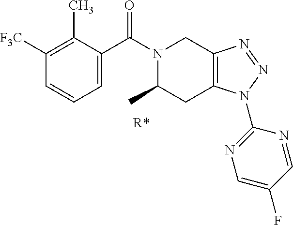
C1([F3C])=C(C)C(C(N2C(C)CC3=C(C2)N=NN3C2=NC=C(F)C=N2)=O)=CC=C1
